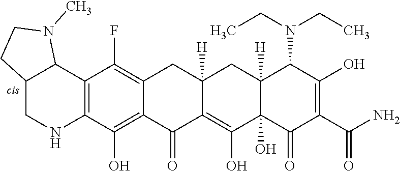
C12=C(O)C3=C(C(F)=C1CC1([H])C(=C(O)C4(O)C([H])(C1)C(N(CC)CC)C(O)=C(C(N)=O)C4=O)C2=O)C1C(CN3)CCN1C
